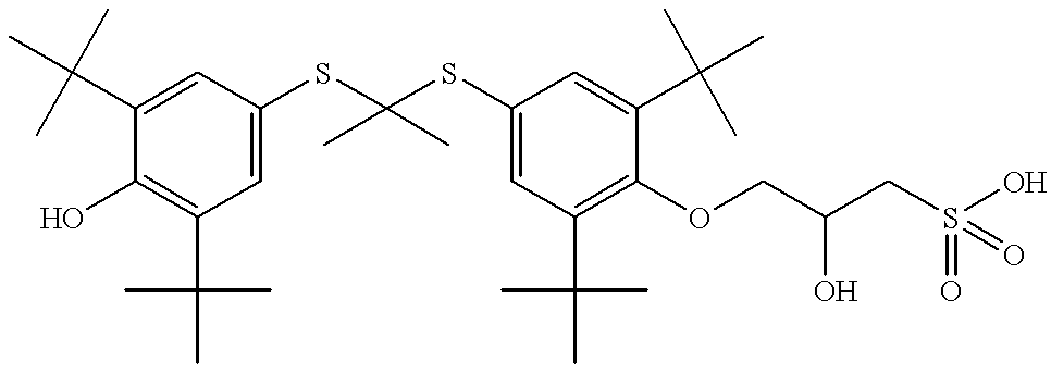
C1=C(C(C)(C)C)C(O)=C(C(C)(C)C)C=C1SC(SC1=CC(C(C)(C)C)=C(OCC(CS(O)(=O)=O)O)C(C(C)(C)C)=C1)(C)C
